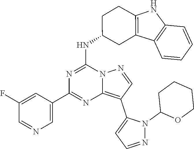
C1(C2=CN=CC(F)=C2)=NC2=C(C3=CC=NN3C3OCCCC3)C=NN2C(NC2CC3=C(CC2)NC2=C3C=CC=C2)=N1
